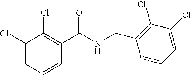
C1(C(NCC2=C(Cl)C(Cl)=CC=C2)=O)=C(Cl)C(Cl)=CC=C1
